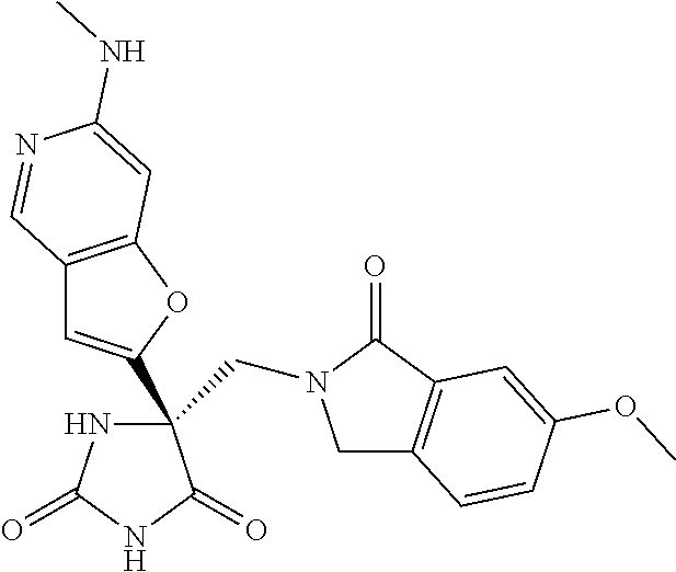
C1C2=C(C(=O)N1CC1(C3=CC4=C(O3)C=C(NC)N=C4)NC(=O)NC1=O)C=C(OC)C=C2
